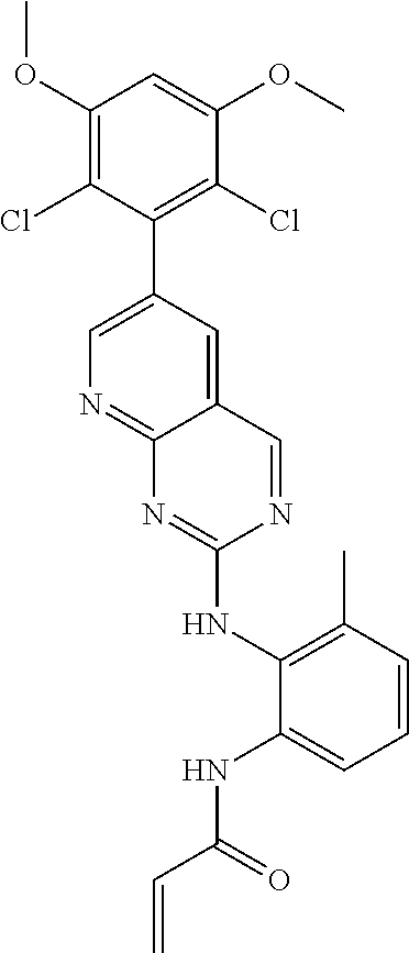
C1(OC)=C(Cl)C(C2=CN=C3C(=C2)C=NC(NC2=C(C)C=CC=C2NC(C=C)=O)=N3)=C(Cl)C(OC)=C1
